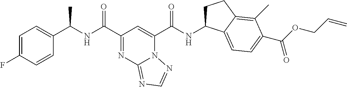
C1=C(F)C=CC(C(NC(C2=NC3=NC=NN3C(C(NC3CCC4=C(C)C(C(OCC=C)=O)=CC=C34)=O)=C2)=O)C)=C1
